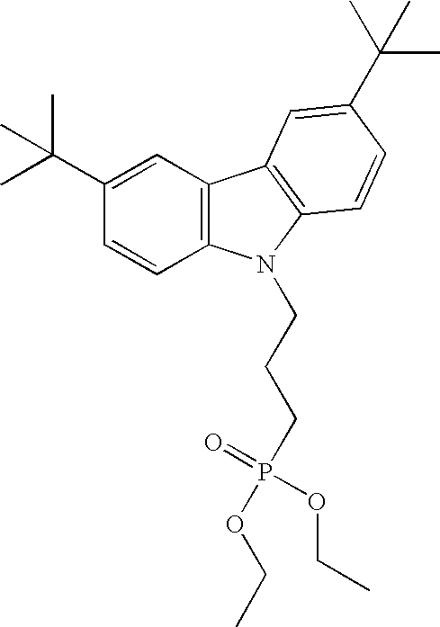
C1(C(C)(C)C)=CC2=C(C=C1)N(CCCP(OCC)(=O)OCC)C1=C2C=C(C(C)(C)C)C=C1
